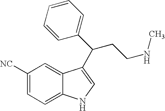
C1([NC])=CC=C2C(=C1)C(C(C1=CC=CC=C1)CCNC)=CN2
